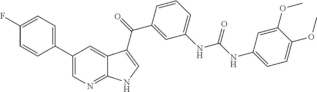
C1(C2=CC=C(F)C=C2)=CN=C2C(=C1)C(C(=O)C1=CC(NC(NC3=CC=C(OC)C(OC)=C3)=O)=CC=C1)=CN2
